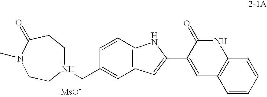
N1(CC2=CC3=C(C=C2)NC(C2=CC4=C(NC2=O)C=CC=C4)=C3)CCC(=O)N(C)CC1.[MsO-]
